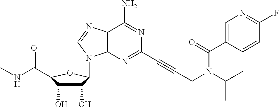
C1(O)C(O)C(C(NC)=O)OC1N1C2=C(C(N)=NC(C#CCN(C(=O)C3=CN=C(F)C=C3)C(C)C)=N2)N=C1
